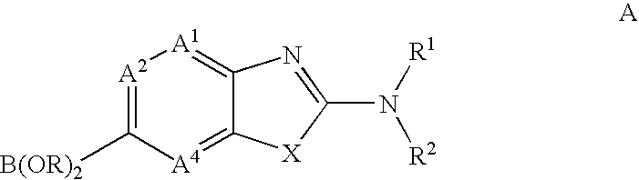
[A2]1=C([B(OR)2])[A4]=C2C(=[A1]1)N=C(N([R1])[R2])[X]2
